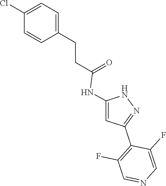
N1C(NC(CCC2=CC=C(Cl)C=C2)=O)=CC(C2=C(F)C=NC=C2F)=N1
